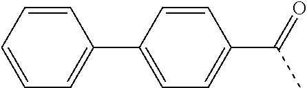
C1=CC(C2=CC=C(C(C)=O)C=C2)=CC=C1
